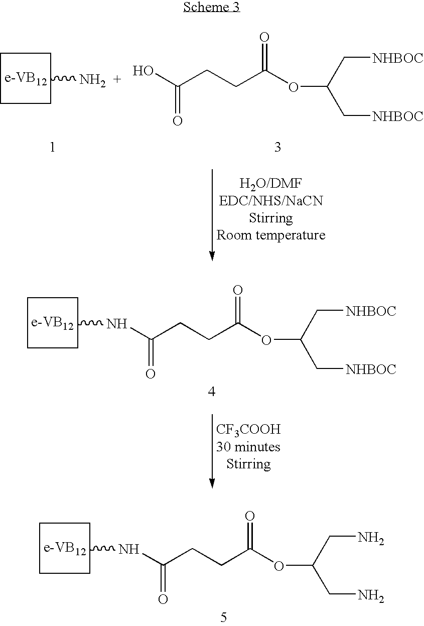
C1CCC(NC(CCC(OC(CN)CN)=O)=O)C1.C1CCC(N)C1.OC(CCC(OC(C[NHBOC])C[NHBOC])=O)=O.C1CCC(NC(CCC(OC(C[NHBOC])C[NHBOC])=O)=O)C1
